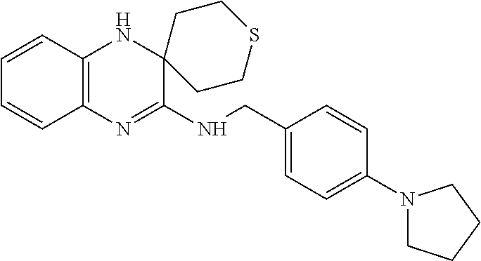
C1=CC2=C(C=C1)N=C(NCC1=CC=C(N3CCCC3)C=C1)C1(N2)CCSCC1
